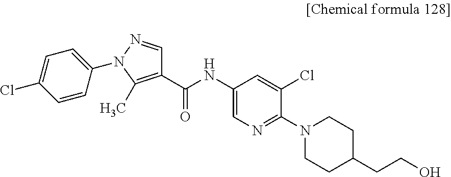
C1=CC(N2N=CC(C(NC3=CN=C(N4CCC(CCO)CC4)C(Cl)=C3)=O)=C2C)=CC=C1Cl
